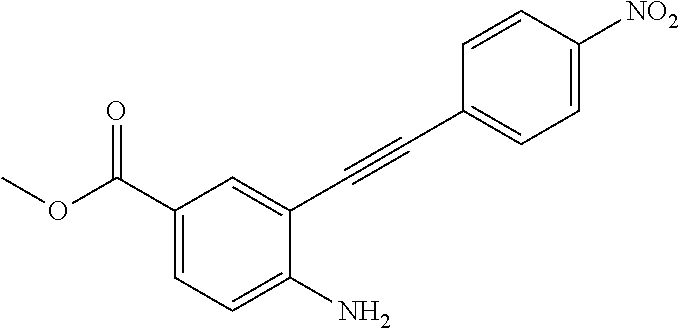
C1(C(OC)=O)=CC=C(N)C(C#CC2=CC=C([NO2])C=C2)=C1
